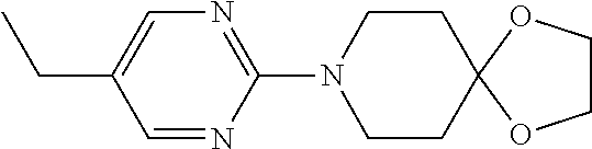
C1=NC(N2CCC3(CC2)OCCO3)=NC=C1CC
